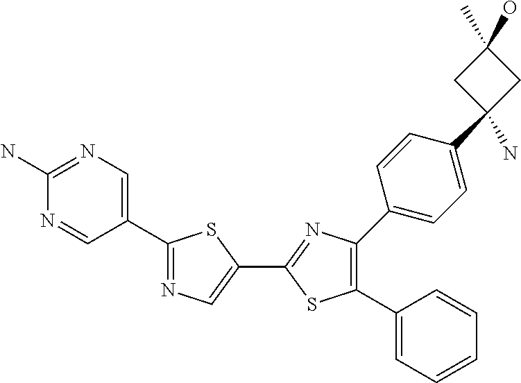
C1(C)(O)CC(C2=CC=C(C3=C(C4=CC=CC=C4)SC(C4=CN=C(C5=CN=C(N)N=C5)S4)=N3)C=C2)(N)C1
